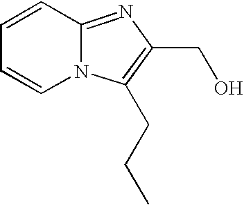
C1=CC2=NC(CO)=C(CCC)N2C=C1
